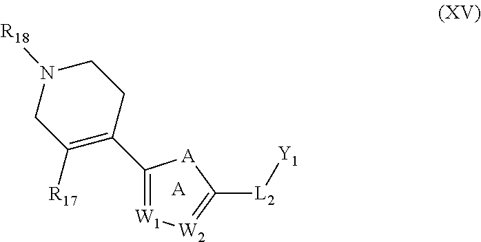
N1([R18])CC([R17])=C(C2=[W1][W2]=C([L2][Y1])[A]2)CC1.[A]
